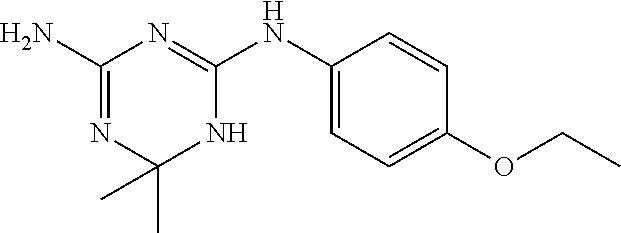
C1(N)=NC(C)(C)NC(NC2=CC=C(OCC)C=C2)=N1
